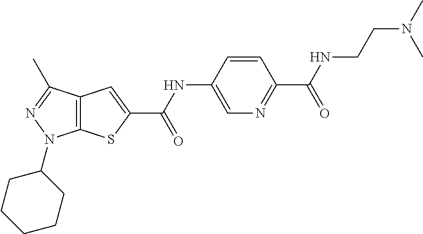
C12=C(SC(C(NC3=CN=C(C(NCCN(C)C)=O)C=C3)=O)=C1)N(C1CCCCC1)N=C2C
